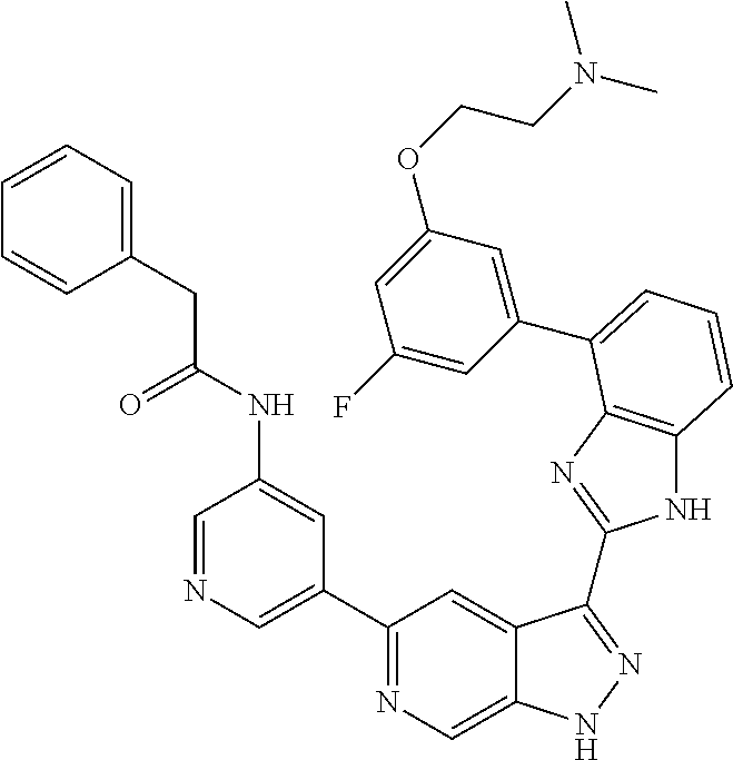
C1(C2=NC=C3C(=C2)C(C2=NC4=C(N2)C=CC=C4C2=CC(OCCN(C)C)=CC(F)=C2)=NN3)=CN=CC(NC(=O)CC2=CC=CC=C2)=C1
